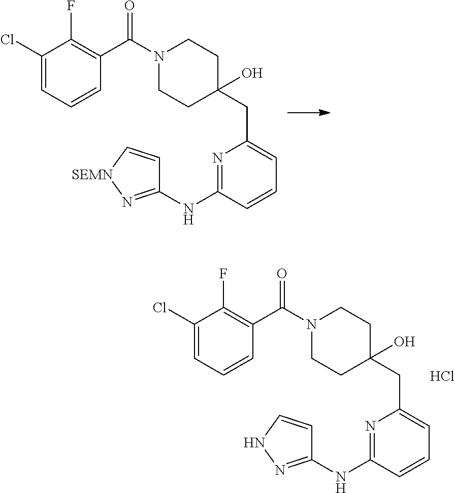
C1N(C(C2=C(F)C(Cl)=CC=C2)=O)CCC(CC2=CC=CC(NC3=N[SEMN]C=C3)=N2)(O)C1.C1N(C(C2=C(F)C(Cl)=CC=C2)=O)CCC(CC2=CC=CC(NC3=NNC=C3)=N2)(O)C1.Cl
